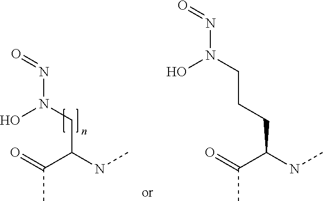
N(N(CC(C(=O)C)NC)O)=O.N(N(O)CCCC(C(=O)C)NC)=O
